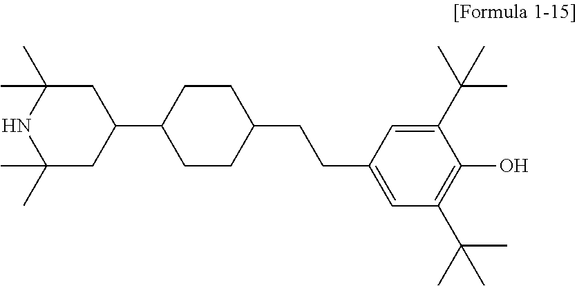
N1C(C)(C)CC(C2CCC(CCC3=CC(C(C)(C)C)=C(O)C(C(C)(C)C)=C3)CC2)CC1(C)C
